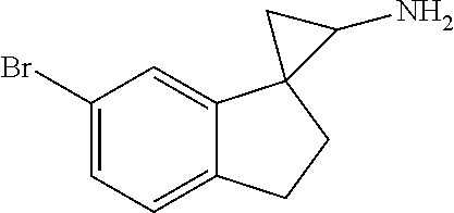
C1=C(Br)C=C2C(=C1)CCC21C(N)C1
